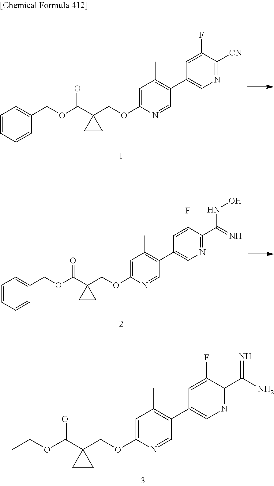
C1=CC=CC(COC(C2(COC3=CC(C)=C(C4=CN=C([CN])C(F)=C4)C=N3)CC2)=O)=C1.C1=CC=CC(COC(C2(COC3=CC(C)=C(C4=CN=C(C(=N)NO)C(F)=C4)C=N3)CC2)=O)=C1.CCOC(C1(COC2=CC(C)=C(C3=CN=C(C(N)=N)C(F)=C3)C=N2)CC1)=O
